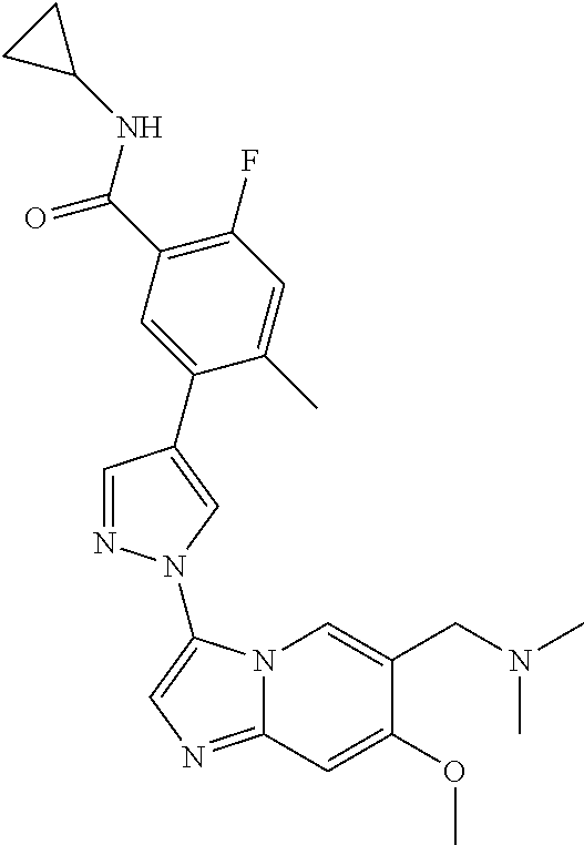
C12=NC=C(N3N=CC(C4=CC(C(=O)NC5CC5)=C(F)C=C4C)=C3)N1C=C(CN(C)C)C(OC)=C2
